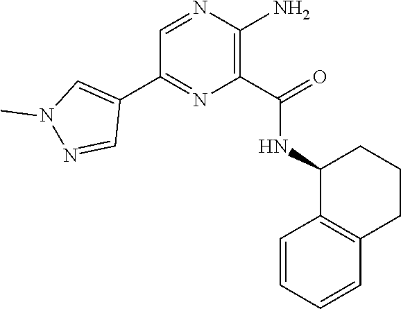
C1=NC(N)=C(C(=O)NC2C3=C(CCC2)C=CC=C3)N=C1C1=CN(C)N=C1
